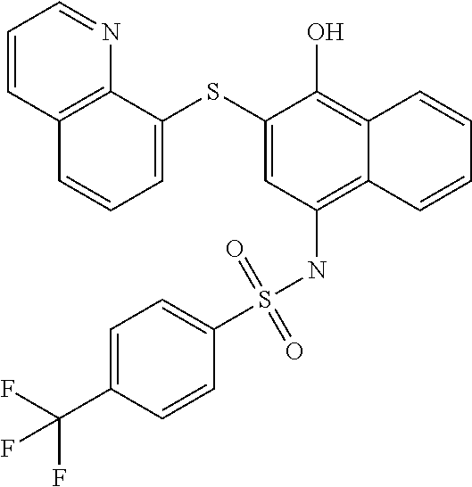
C1=C(SC2=CC(NS(C3=CC=C(C(F)(F)F)C=C3)(=O)=O)=C3C(=C2O)C=CC=C3)C2=C(C=C1)C=CC=N2
